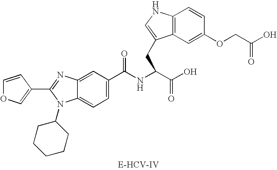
C12=CC=C(C(NC(C(O)=O)CC3=CNC4=C3C=C(OCC(O)=O)C=C4)=O)C=C1N=C(C1=COC=C1)N2C1CCCCC1
